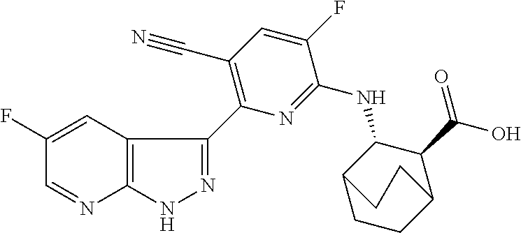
C1(F)=CC2=C(N=C1)NN=C2C1=C(C#N)C=C(F)C(NC2C3CCC(C2C(O)=O)CC3)=N1
